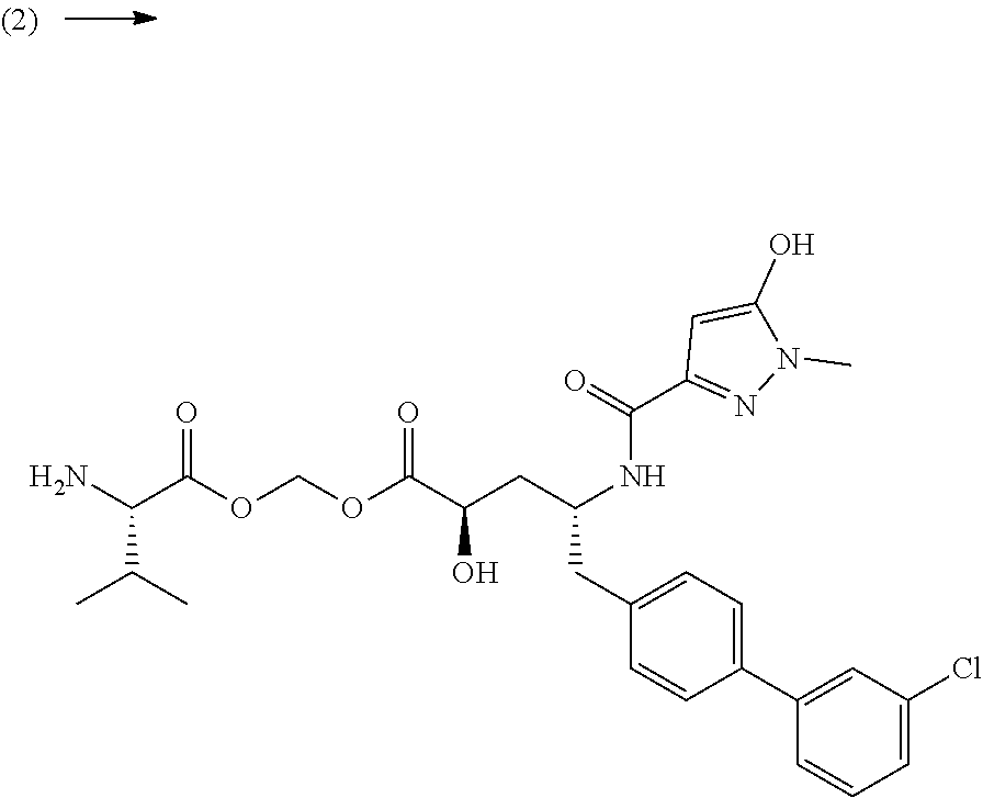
O(C(C(O)CC(CC1=CC=C(C2=CC(Cl)=CC=C2)C=C1)NC(C1=NN(C)C(O)=C1)=O)=O)COC(C(N)C(C)C)=O
